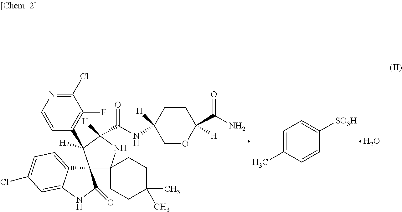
C12(C3(NC([H])(C(NC4([H])COC(C(=O)N)([H])CC4)=O)C1([H])C1=C(F)C(Cl)=NC=C1)CCC(C)(C)CC3)C1=CC=C(Cl)C=C1NC2=O.C1=C(C)C=CC([SO3H])=C1.O
